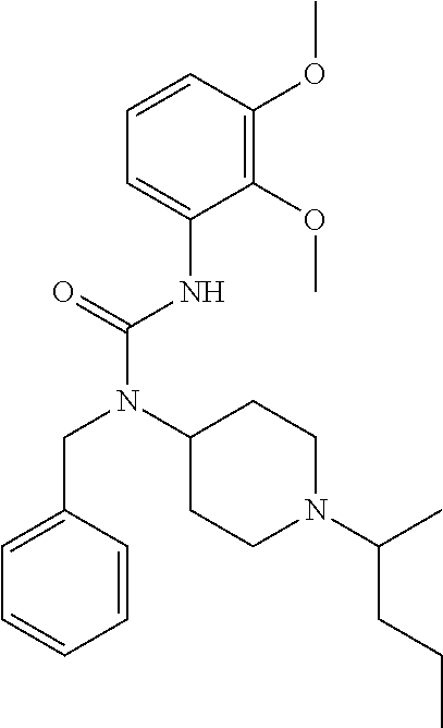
C1=CC(OC)=C(OC)C(NC(N(C2CCN(C(C)CCC)CC2)CC2=CC=CC=C2)=O)=C1
